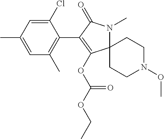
C1(Cl)=CC(C)=CC(C)=C1C1=C(OC(OCC)=O)C2(N(C)C1=O)CCN(OC)CC2
